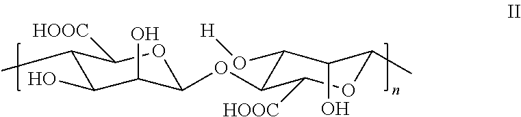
C1(C)C(O)C(O)C(OC2C(O[H])C(O)C(C)OC2[HOOC])OC1[HOOC]
